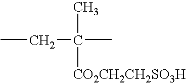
CCC(C)([CO2CH2CH2SO3H])C
